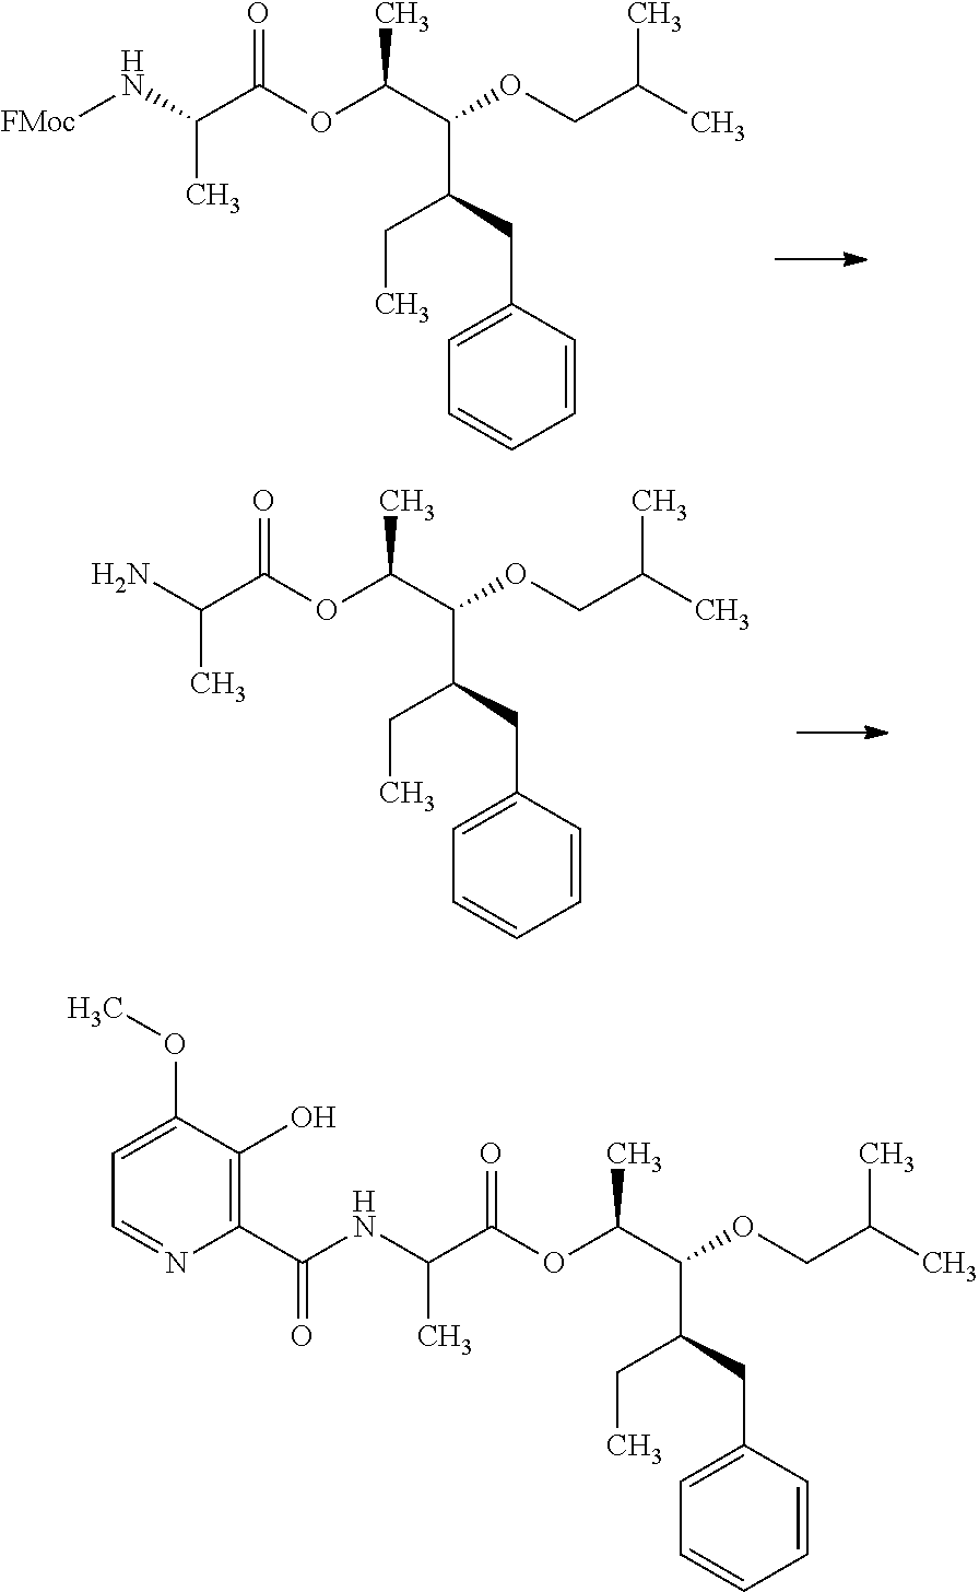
[FMoc]NC(C(OC(C(OCC(C)C)C(CC)CC1=CC=CC=C1)C)=O)C.NC(C(OC(C(OCC(C)C)C(CC)CC1=CC=CC=C1)C)=O)C.C(NC(C(OC(C(OCC(C)C)C(CC)CC1=CC=CC=C1)C)=O)C)(C1=C(O)C(OC)=CC=N1)=O
